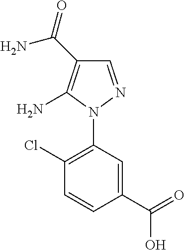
C1=NN(C2=C(Cl)C=CC(C(=O)O)=C2)C(N)=C1C(=O)N
